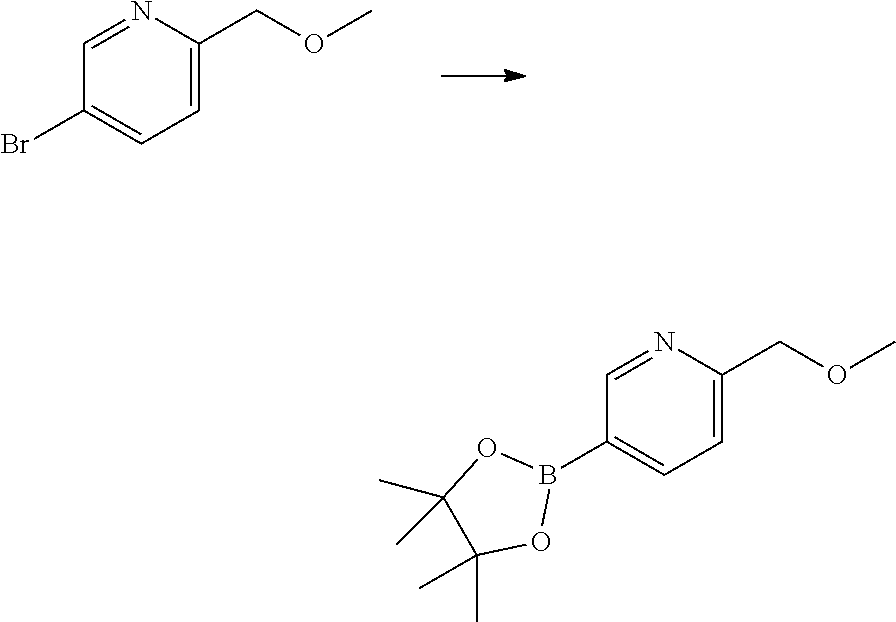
C1=NC(COC)=CC=C1Br.C1=NC(COC)=CC=C1B1OC(C)(C)C(C)(C)O1
